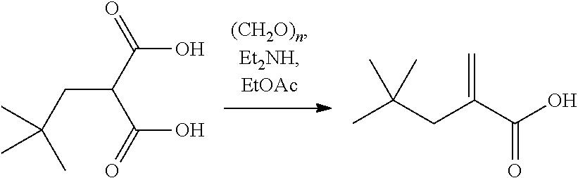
OC(C(C(O)=O)CC(C)(C)C)=O.CC(CC(C(O)=O)=C)(C)C
